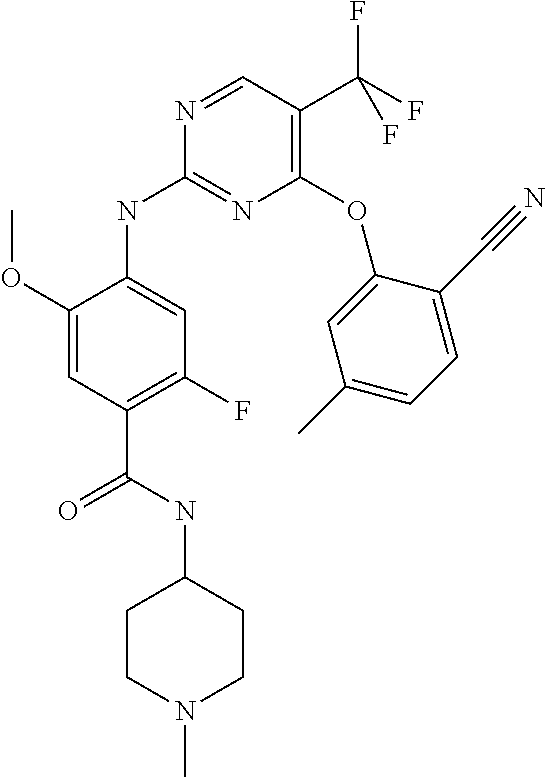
C1(OC2=CC(C)=CC=C2C#N)=C(C(F)(F)F)C=NC(NC2=CC(F)=C(C(NC3CCN(C)CC3)=O)C=C2OC)=N1
